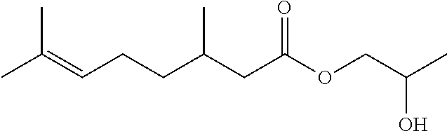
CC(=CCCC(CC(OCC(C)O)=O)C)C
